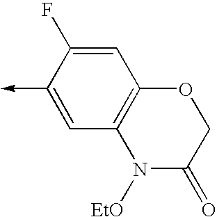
C1(->C)=CC2=C(C=C1F)OCC(=O)N2[EtO]
